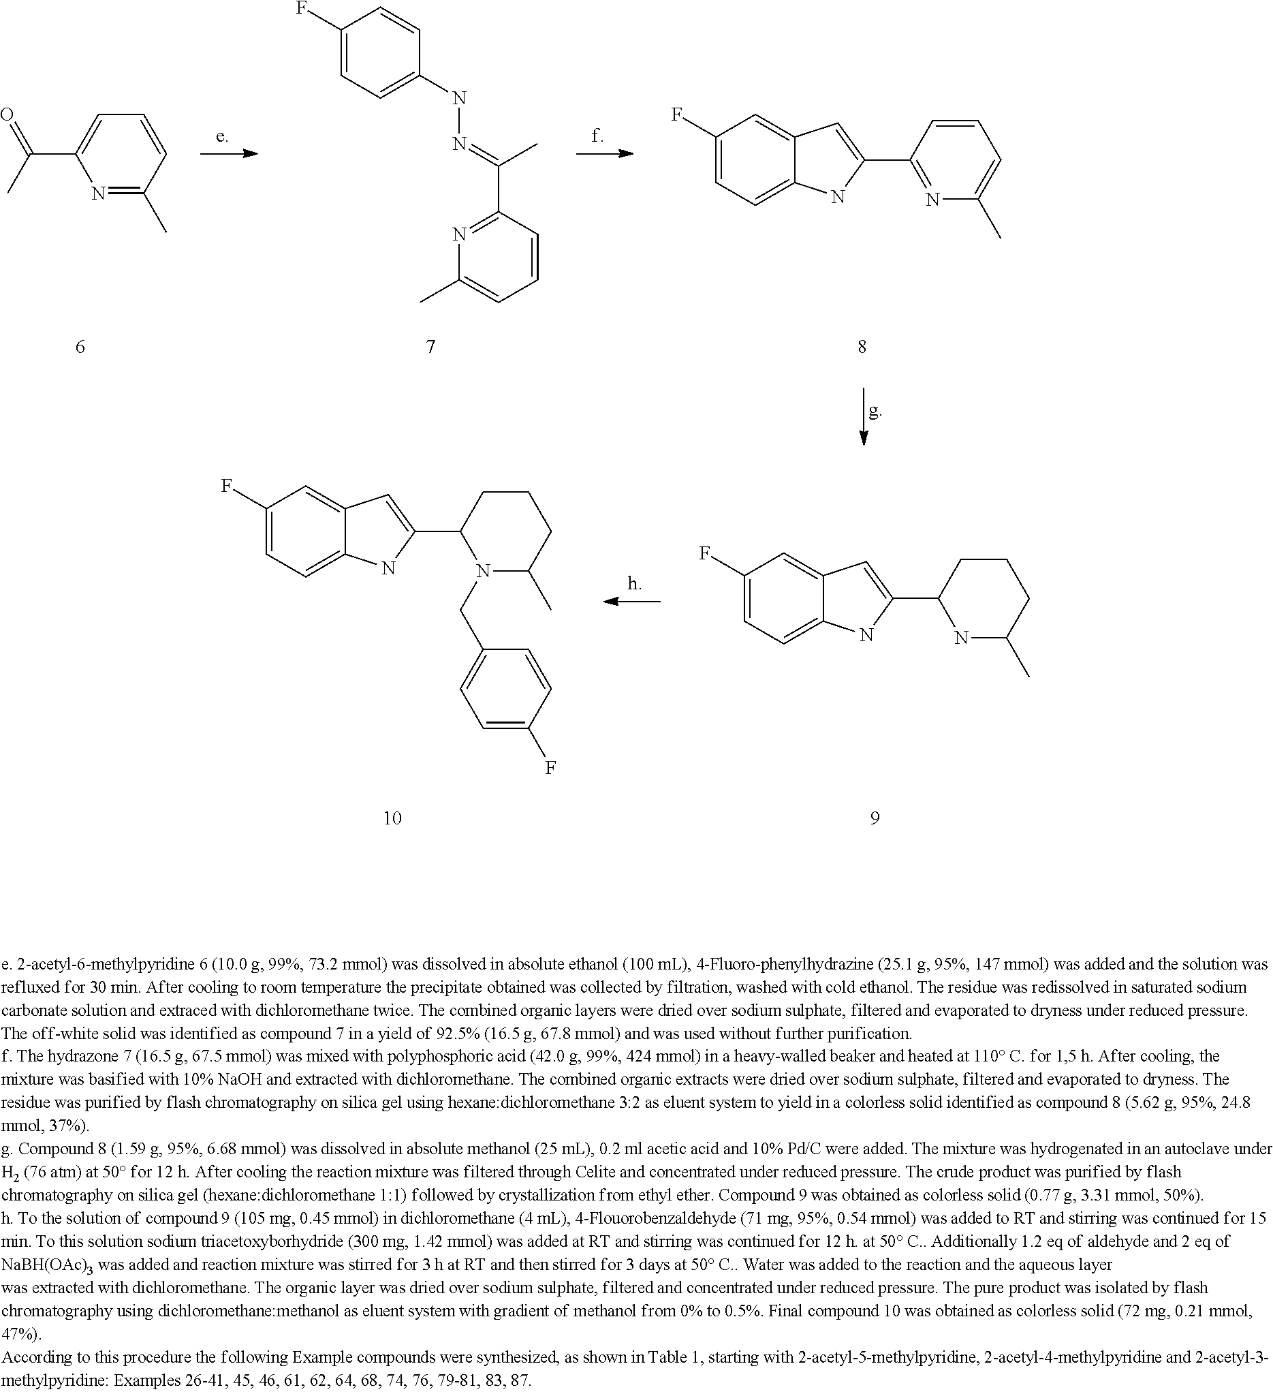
N1=C(C)C=CC=C1C(C)=O.C1(F)=CC=C(NN=C(C2=NC(C)=CC=C2)C)C=C1.C1(F)=CC=C2C(=C1)C=C(C1=NC(C)=CC=C1)N2.C1(F)=CC=C2C(=C1)C=C(C1NC(C)CCC1)N2.C1(F)=CC=C2C(=C1)C=C(C1N(CC3=CC=C(F)C=C3)C(C)CCC1)N2
